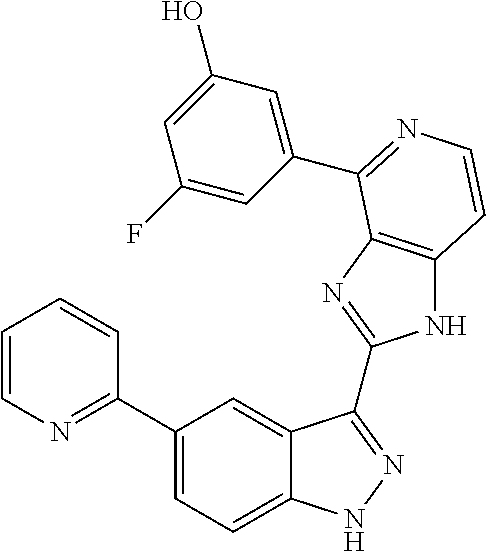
C1(C2=NC=CC=C2)=CC=C2C(=C1)C(C1=NC3=C(N1)C=CN=C3C1=CC(O)=CC(F)=C1)=NN2
